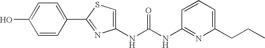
C1(NC(NC2=NC(CCC)=CC=C2)=O)=CSC(C2=CC=C(O)C=C2)=N1
